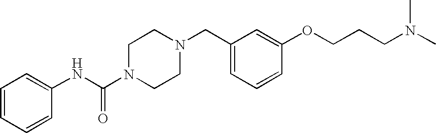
C1=CC=CC(NC(N2CCN(CC3=CC=CC(OCCCN(C)C)=C3)CC2)=O)=C1
